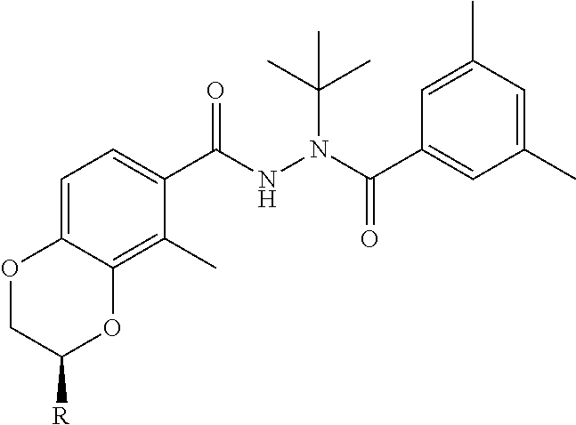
O1CC([R])OC2=C(C)C(C(NN(C(C3=CC(C)=CC(C)=C3)=O)C(C)(C)C)=O)=CC=C12
